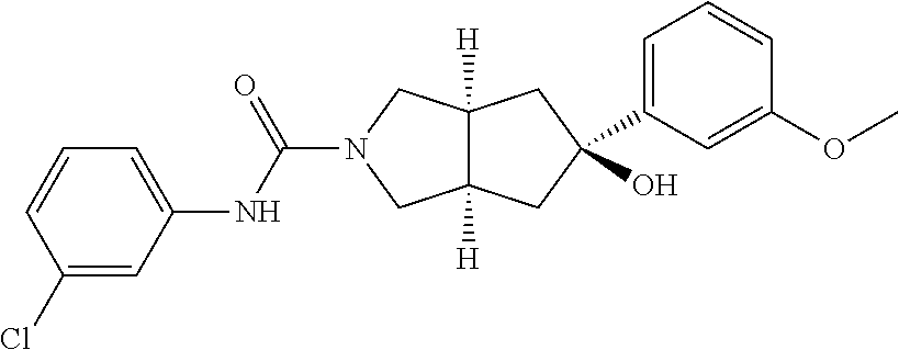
C1(Cl)=CC(NC(=O)N2CC3([H])C([H])(C2)CC(C2=CC=CC(OC)=C2)(O)C3)=CC=C1
